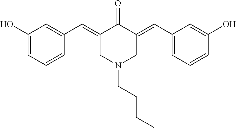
C1(O)=CC=CC(C=C2C(=O)C(=CC3=CC=CC(O)=C3)CN(CCCC)C2)=C1
